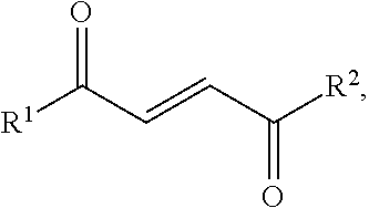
[R1]C(C=CC([R2])=O)=O
